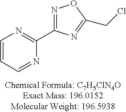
C1=CC=NC(C2=NOC(CCl)=N2)=N1
